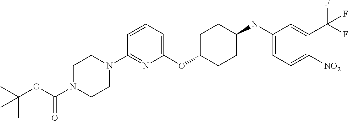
C1(OC2CCC(NC3=CC=C([NO2])C(C(F)(F)F)=C3)CC2)=CC=CC(N2CCN(C(OC(C)(C)C)=O)CC2)=N1
